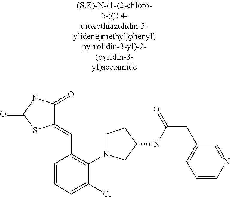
C1(=CC2=C(N3CCC(NC(CC4=CC=CN=C4)=O)C3)C(Cl)=CC=C2)C(=O)NC(=O)S1
